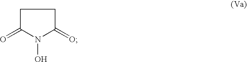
C1C(=O)N(O)C(=O)C1
